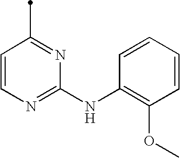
C1=CN=C(NC2=C(OC)C=CC=C2)N=C1C
